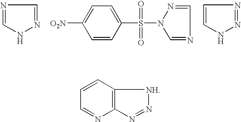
N1=CNN=C1.C1=CNN=N1.C1=NN(S(=O)(=O)C2=CC=C([O2N])C=C2)C=N1.C12=C(N=N[NH]1)N=CC=C2
